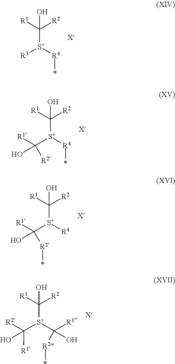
OC([R1])([R2])[S+]([R3])[R4]*.[X-].OC([R1])([R2])[S+](C([R1])([R2])O)[R4]*.[X-].OC([R1])([R2])[S+](C([R1])([R2]*)O)[R4].[X-].OC([R1])([R2])[S+](C([R2])([R1])O)C([R2]*)([R1])O.[X-]
